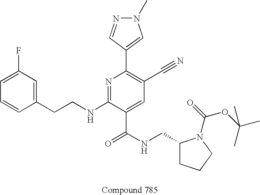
C1=CC(CCNC2=NC(C3=CN(C)N=C3)=C(C#N)C=C2C(NCC2CCCN2C(OC(C)(C)C)=O)=O)=CC(F)=C1
